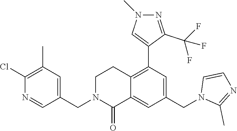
C1(Cl)=C(C)C=C(CN2C(=O)C3=CC(CN4C(C)=NC=C4)=CC(C4=CN(C)N=C4C(F)(F)F)=C3CC2)C=N1
